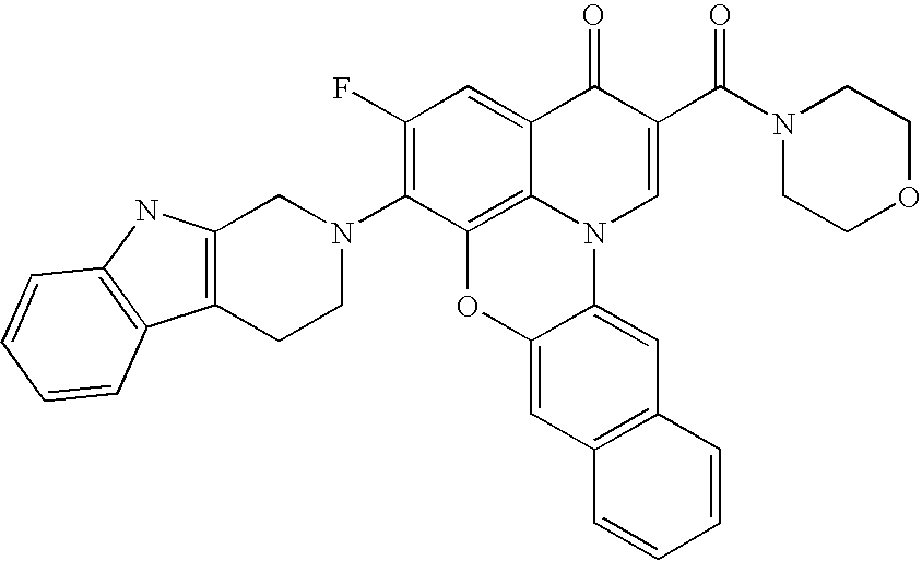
C1(F)=C(N2CCC3=C(C2)NC2=C3C=CC=C2)C2=C3C(=C1)C(=O)C(C(N1CCOCC1)=O)=CN3C1=CC3=C(C=C1O2)C=CC=C3
